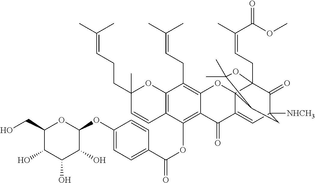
C12=C(OC(C3=CC=C(OC4OC(CO)C(O)C(O)C4O)C=C3)=O)C3=C(C(CC=C(C)C)=C1OC14C(=CC5([NHCH3])C(=O)C1(CC=C(C)C(=O)OC)OC(C)(C)C4C5)C2=O)OC(C)(CCC=C(C)C)C=C3
